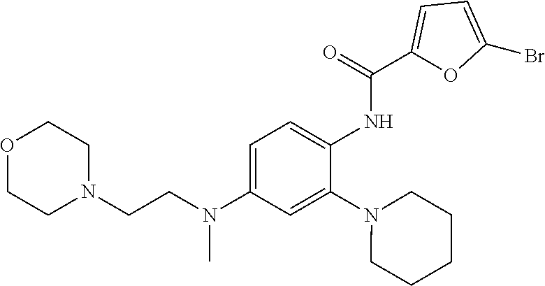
C1=C(N(CCN2CCOCC2)C)C=C(N2CCCCC2)C(NC(C2=CC=C(Br)O2)=O)=C1
